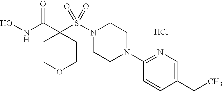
Cl.ONC(C1(S(N2CCN(C3=NC=C(CC)C=C3)CC2)(=O)=O)CCOCC1)=O
